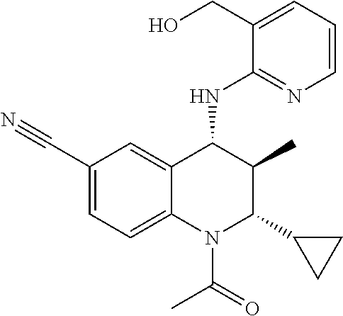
C1(C#N)=CC=C2C(=C1)C(NC1=NC=CC=C1CO)C(C)C(C1CC1)N2C(=O)C
